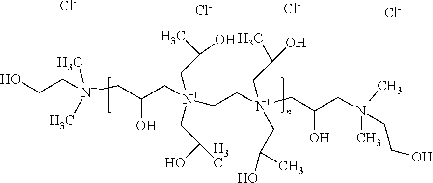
OCC[N+](CC(C[N+](CC[N+](CC(O)C)(CC(O)C)CC(C[N+](CCO)(C)C)O)(CC(C)O)CC(C)O)O)(C)C.[Cl-].[Cl-].[Cl-].[Cl-]
